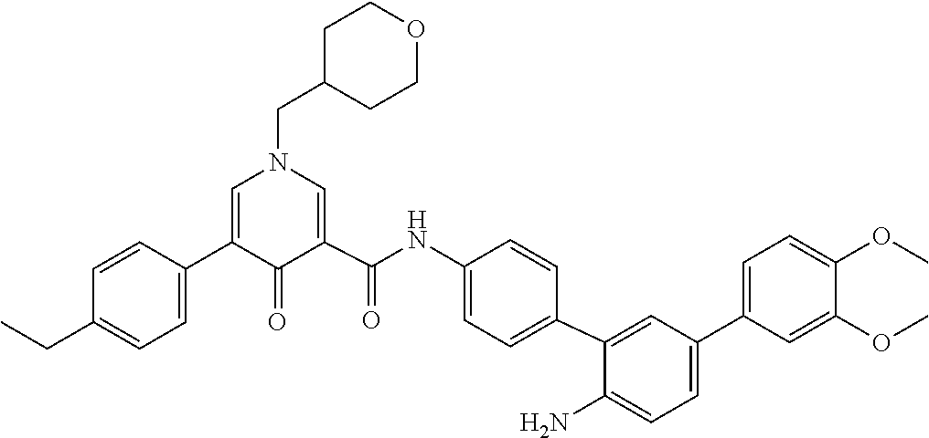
C1(=O)C(C2=CC=C(CC)C=C2)=CN(CC2CCOCC2)C=C1C(NC1=CC=C(C2=CC(C3=CC=C(OC)C(OC)=C3)=CC=C2N)C=C1)=O
